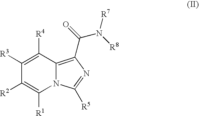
C1([R3])=C([R4])C2=C(C(=O)N([R8])[R7])N=C([R5])N2C([R1])=C1[R2]
